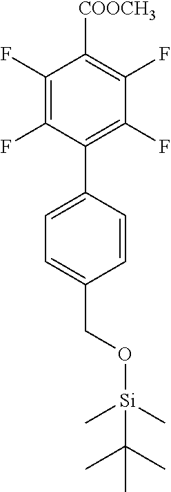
C1(F)=C(F)C(C2=CC=C(CO[Si](C)(C)C(C)(C)C)C=C2)=C(F)C(F)=C1[COOCH3]
